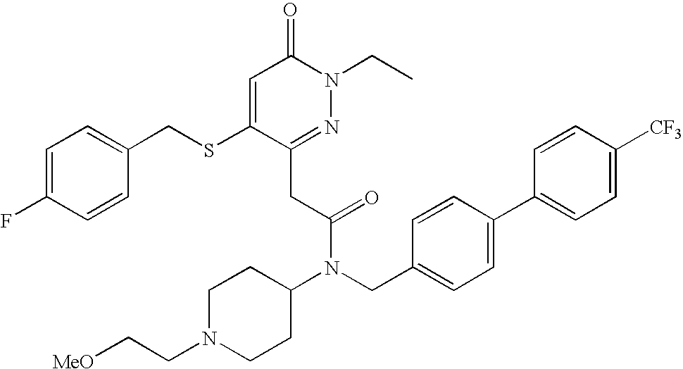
C1=C(F)C=CC(CSC2=CC(=O)N(CC)N=C2CC(N(CC2=CC=C(C3=CC=C([CF3])C=C3)C=C2)C2CCN(CC[MeO])CC2)=O)=C1
